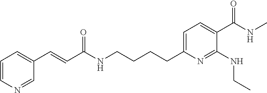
C1=CN=CC(C=CC(NCCCCC2=CC=C(C(NC)=O)C(NCC)=N2)=O)=C1
